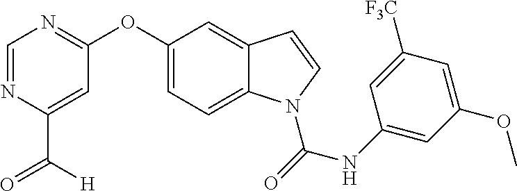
C1=C(OC2=NC=NC(C([H])=O)=C2)C=C2C(=C1)N(C(NC1=CC(OC)=CC([F3C])=C1)=O)C=C2
